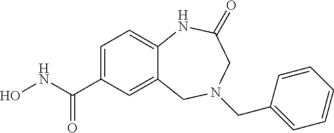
C12=CC(C(NO)=O)=CC=C1NC(=O)CN(CC1=CC=CC=C1)C2
